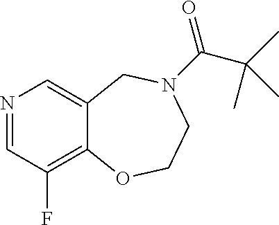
N1=CC(F)=C2C(=C1)CN(C(C(C)(C)C)=O)CCO2
